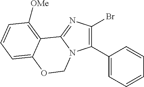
C1(C2=CC=CC=C2)=C(Br)N=C2N1COC1=CC=CC([OMe])=C21
